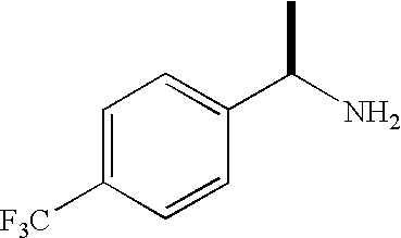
C1=C([F3C])C=CC(C(C)N)=C1
